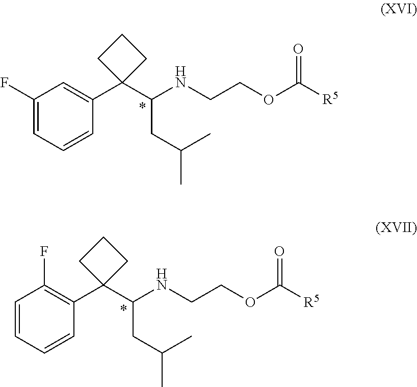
C1(F)=CC=CC(C2(C(CC(C)C)NCCOC([R5])=O)CCC2)=C1.C1=CC=CC(C2(C(CC(C)C)NCCOC([R5])=O)CCC2)=C1F
